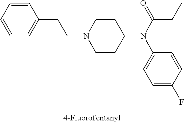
C1=CC=CC(CCN2CCC(N(C(=O)CC)C3=CC=C(F)C=C3)CC2)=C1
